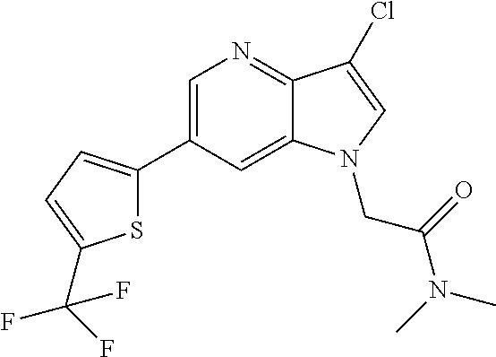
C1=C(C2=CC=C(C(F)(F)F)S2)C=C2C(=N1)C(Cl)=CN2CC(N(C)C)=O
